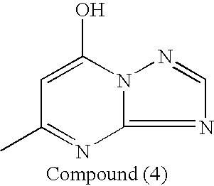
C1=C(O)N2C(=NC=N2)N=C1C
